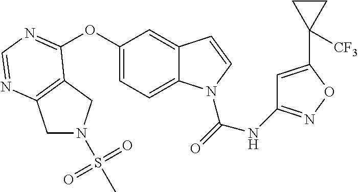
O(C1=CC=C2C(=C1)C=CN2C(=O)NC1=NOC(C2([CF3])CC2)=C1)C1=NC=NC2=C1CN(S(=O)(=O)C)C2
